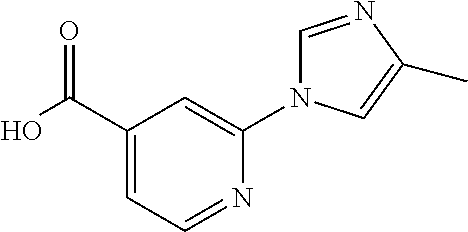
OC(C1=CC=NC(N2C=NC(C)=C2)=C1)=O
